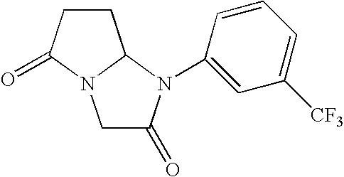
C1C(=O)N(C2=CC([CF3])=CC=C2)C2N1C(=O)CC2
